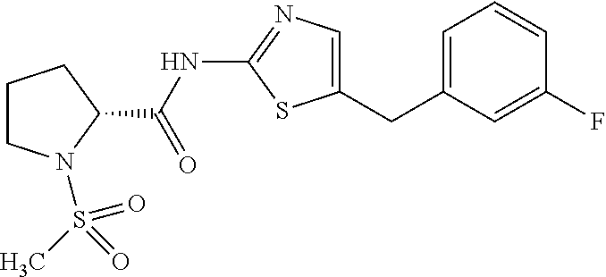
C1CN(S(C)(=O)=O)C(C(NC2=NC=C(CC3=CC=CC(F)=C3)S2)=O)C1
